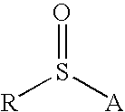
[R]S([A])=O
